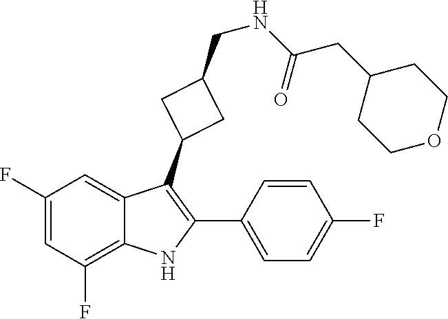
C1(CC(=O)NCC2CC(C3=C(C4=CC=C(F)C=C4)NC4=C(F)C=C(F)C=C34)C2)CCOCC1
